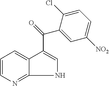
C1=CN=C2C(=C1)C(C(=O)C1=CC([NO2])=CC=C1Cl)=CN2
